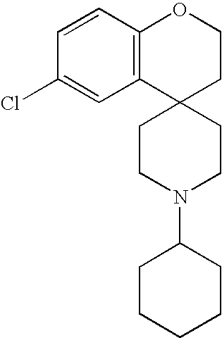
C12(CCN(C3CCCCC3)CC1)CCOC1=C2C=C(Cl)C=C1
